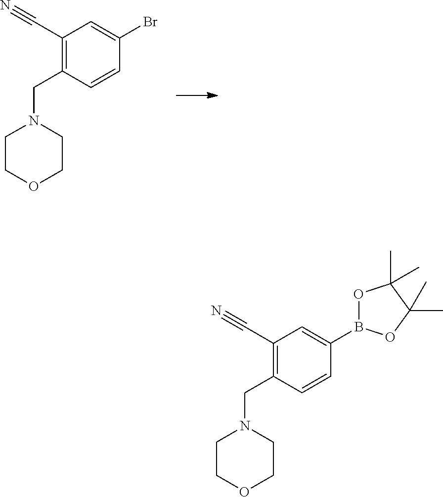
C1(C#N)=C(CN2CCOCC2)C=CC(Br)=C1.C1(C#N)=C(CN2CCOCC2)C=CC(B2OC(C)(C)C(C)(C)O2)=C1
